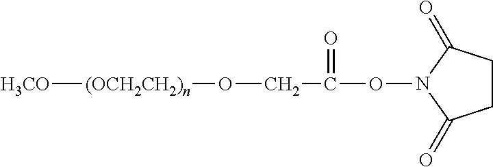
[H3CO][(OCH2CH2)n]OCC(ON1C(=O)CCC1=O)=O
